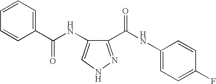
C1(C(NC2=CC=C(F)C=C2)=O)=NNC=C1NC(=O)C1=CC=CC=C1
